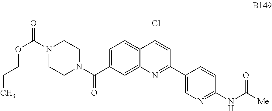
C1=C(C(N2CCN(C(=O)OCCC)CC2)=O)C=C2C(=C1)C(Cl)=CC(C1=CN=C(NC([Me])=O)C=C1)=N2
